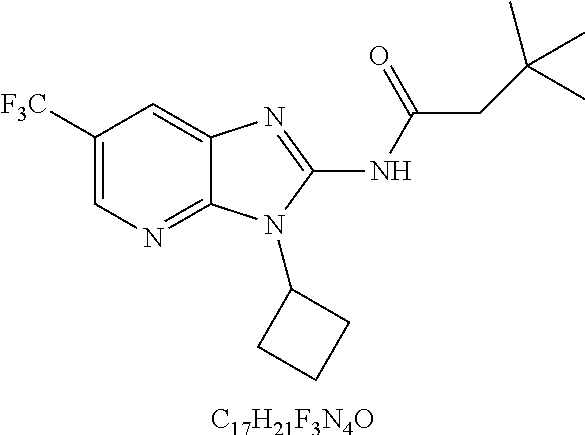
C1([F3C])=CN=C2C(=C1)N=C(NC(CC(C)(C)C)=O)N2C1CCC1.[C17H21F3N4O]
